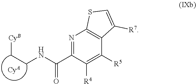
N1=C(C(NCC[CyB])=O)C([R4])=C([R5])C2=C1SC=C2[R7].[CyA]
